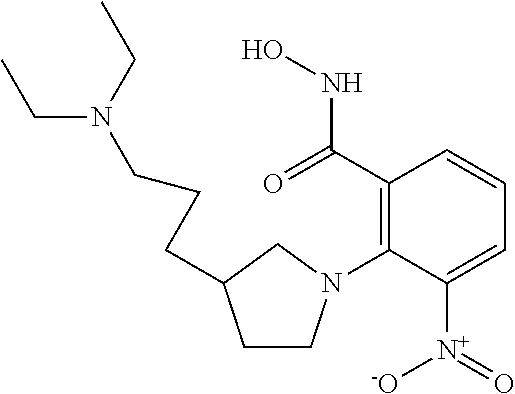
C1(N2CCC(CCCN(CC)CC)C2)=C(C(NO)=O)C=CC=C1[N+]([-O])=O
